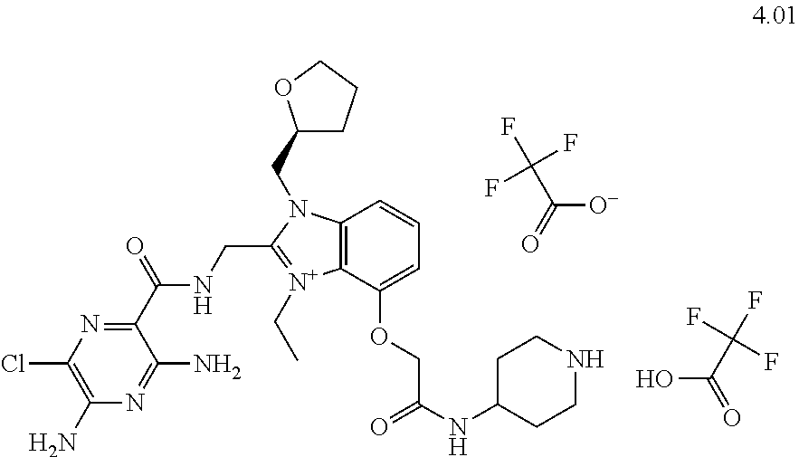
C1(N)=C(Cl)N=C(C(=O)NCC2=[N+](CC)C3=C(N2CC2CCCO2)C=CC=C3OCC(NC2CCNCC2)=O)C(N)=N1.[O-]C(C(F)(F)F)=O.OC(=O)C(F)(F)F
